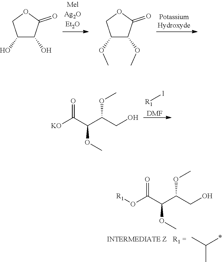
C1(O)C(O)C(=O)OC1.C1(OC)C(OC)C(=O)OC1.[R1][l].[DMF].[KO]C(C(C(CO)OC)OC)=O.[R1]OC(C(C(CO)OC)OC)=O.CC(*)C
